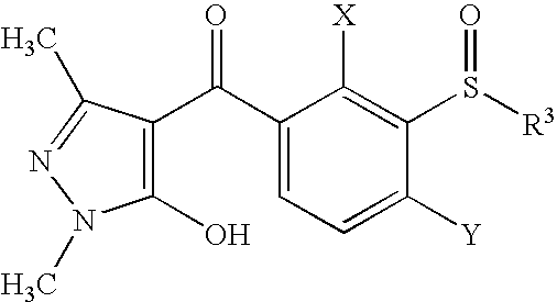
C1(O)=C(C(C2=CC=C([Y])C(S([R3])=O)=C2[X])=O)C(C)=NN1C
